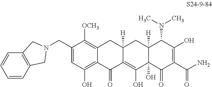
C1(CN2CC3=C(C2)C=CC=C3)=CC(O)=C2C(=C1[OCH3])CC1([H])C(=C(O)C3(O)C([H])(C1)C(N(C)C)C(O)=C(C(N)=O)C3=O)C2=O
